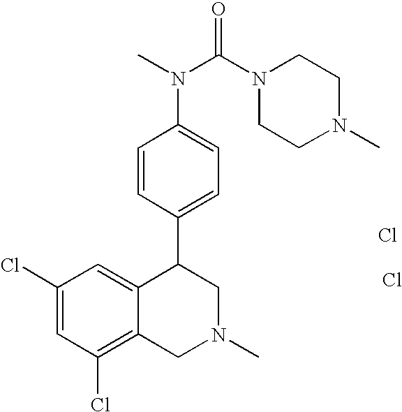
C1(Cl)=C2C(=CC(Cl)=C1)C(C1=CC=C(N(C(N3CCN(C)CC3)=O)C)C=C1)CN(C)C2.Cl.Cl
